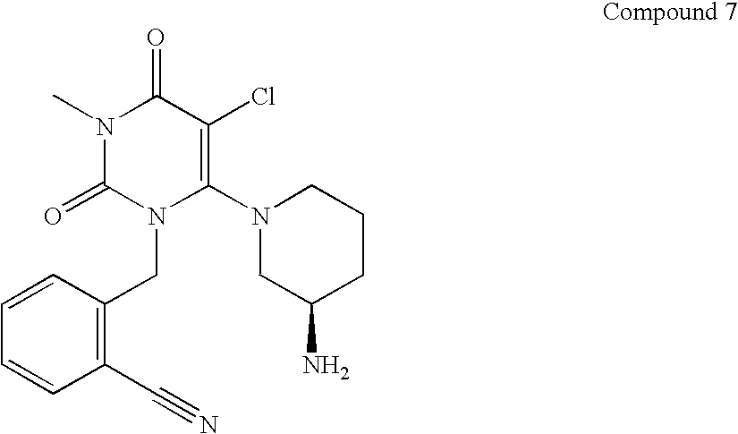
N1(C)C(=O)N(CC2=C(C#N)C=CC=C2)C(N2CC(N)CCC2)=C(Cl)C1=O
